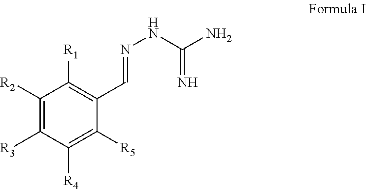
C1([R2])=C([R3])C([R4])=C([R5])C(C=NNC(N)=N)=C1[R1]
